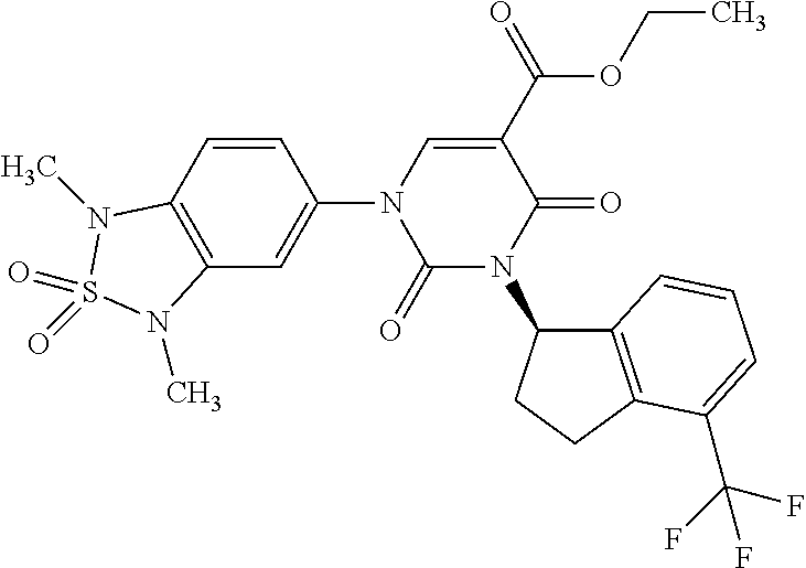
C1=CC2=C(C=C1N1C(=O)N(C3C4=C(CC3)C(C(F)(F)F)=CC=C4)C(=O)C(C(OCC)=O)=C1)N(C)S(=O)(=O)N2C
